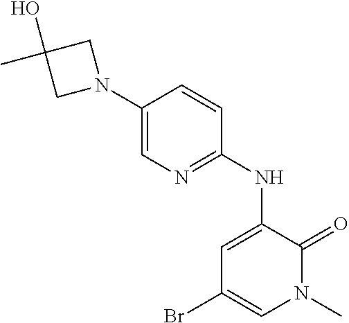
C1(N2CC(O)(C)C2)=CN=C(NC2=CC(Br)=CN(C)C2=O)C=C1
